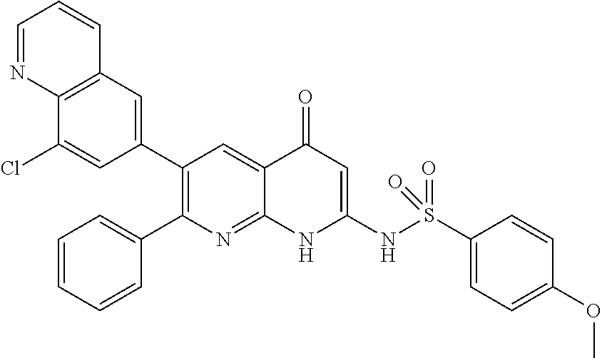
C12=C(C=C(C3=C(C4=CC=CC=C4)N=C4C(=C3)C(=O)C=C(NS(C3=CC=C(OC)C=C3)(=O)=O)N4)C=C1Cl)C=CC=N2
